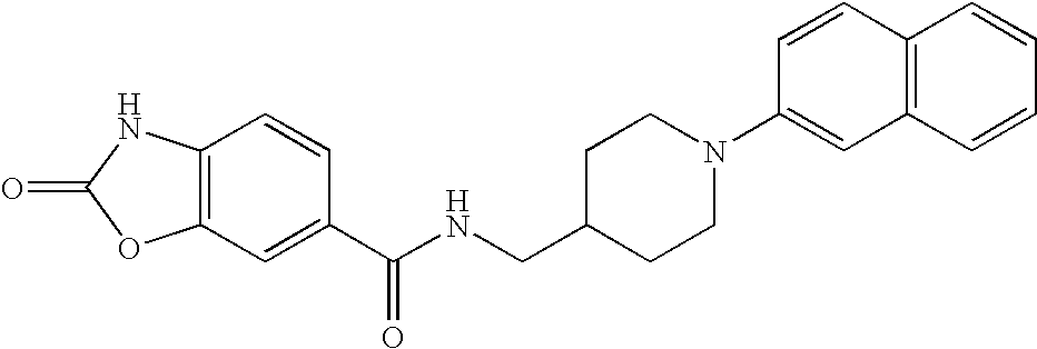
C12=C(C=C(C(NCC3CCN(C4=CC5=C(C=C4)C=CC=C5)CC3)=O)C=C1)OC(=O)N2
